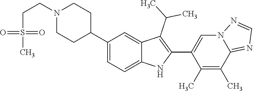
N1(CCS(C)(=O)=O)CCC(C2=CC=C3C(=C2)C(C(C)C)=C(C2=CN4C(=NC=N4)C(C)=C2C)N3)CC1
